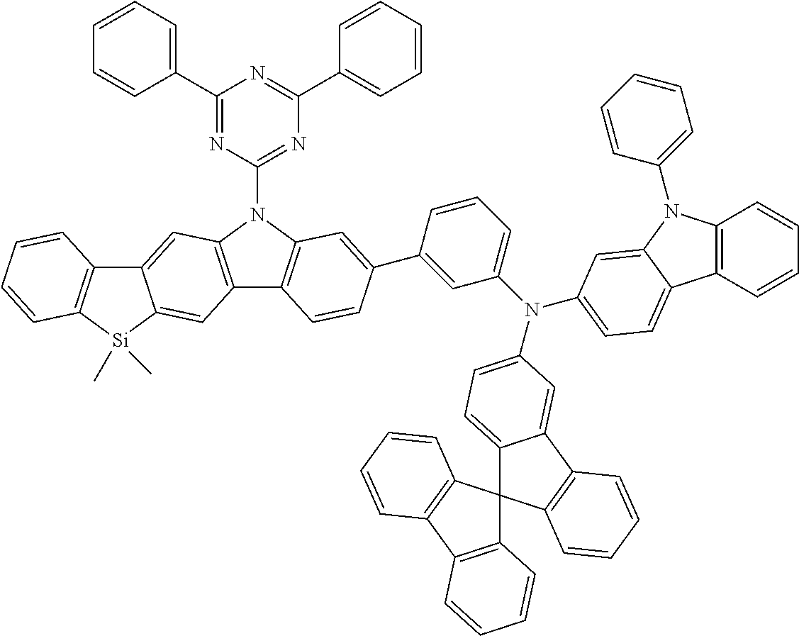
C1(C2=CC=CC=C2)=NC(N2C3=C(C4=C2C=C2C(=C4)[Si](C)(C)C4=C2C=CC=C4)C=CC(C2=CC(N(C4=CC=C5C6=C(C=CC=C6)N(C6=CC=CC=C6)C5=C4)C4=CC=C5C(=C4)C4=C(C56C5=C(C7=C6C=CC=C7)C=CC=C5)C=CC=C4)=CC=C2)=C3)=NC(C2=CC=CC=C2)=N1
